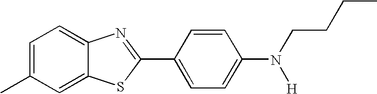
C1=C(C)C=C2C(=C1)N=C(C1=CC=C(N(CCCC)[H])C=C1)S2
